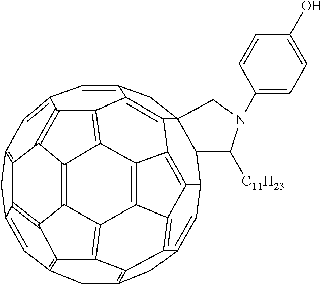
C12C3C=C4CC5=C6C7=C8C9=C%10C%11=C%12C(=CC%13=C%11C%11=C9C7=C(C=C%11C%13)C5)C=C5CC1(C1=C5C%12=C%10C5=C8C(=C46)C3=C15)CN(C1=CC=C(O)C=C1)C2[C11H23]
